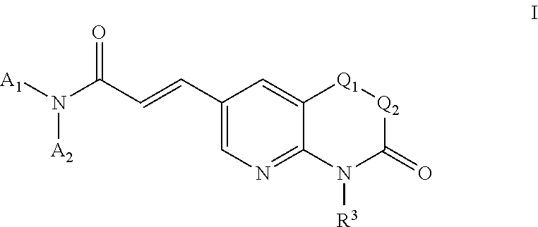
N([A2])([A1])C(C=CC1=CN=C2C(=C1)[Q1][Q2]C(=O)N2[R3])=O
